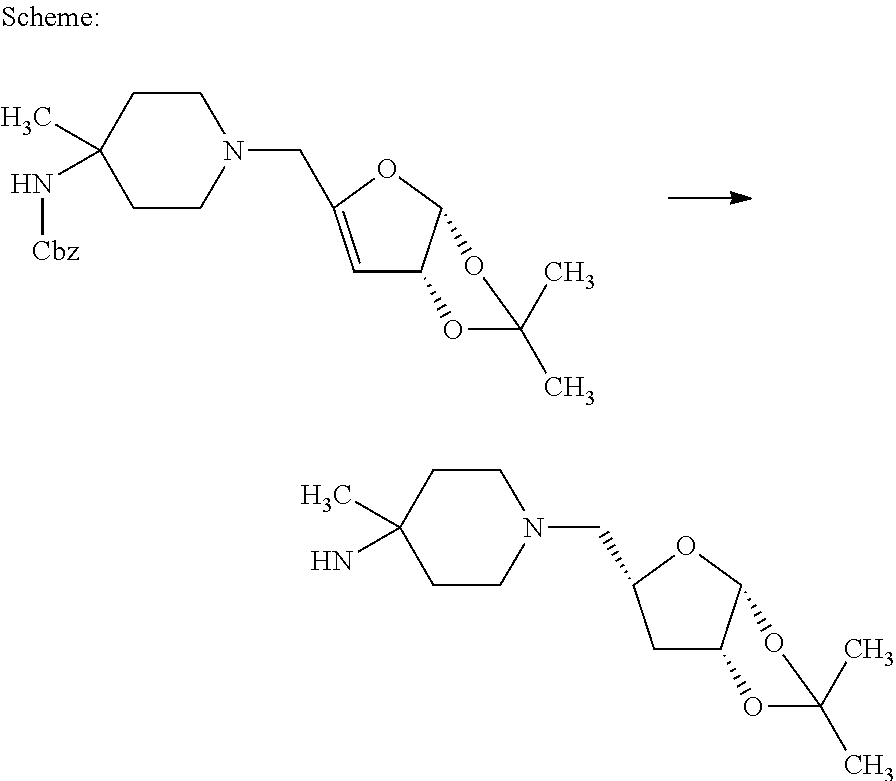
C(C1CC2C(OC(C)(C)O2)O1)N1CCC(C)(N)CC1.C(C1=CC2C(OC(C)(C)O2)O1)N1CCC(C)(N[Cbz])CC1
